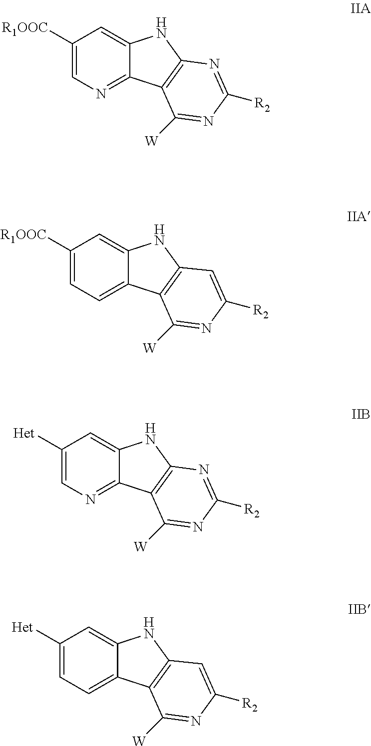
C1([R1OOC])=CN=C2C(=C1)NC1=C2C([W])=NC([R2])=N1.C1([R1OOC])=CC=C2C(=C1)NC1=C2C([W])=NC([R2])=C1.C1([Het])=CN=C2C(=C1)NC1=C2C([W])=NC([R2])=N1.C1([Het])=CC=C2C(=C1)NC1=C2C([W])=NC([R2])=C1
